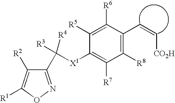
C1(C([R3])([X1]C2=C([R7])C([R8])=C(C=C[CO2H])C([R6])=C2[R5])[R4])=NOC([R1])=C1[R2]
